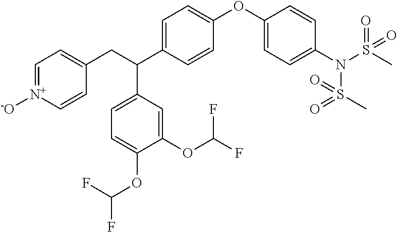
C1=[N+]([-O])C=CC(CC(C2=CC=C(OC(F)F)C(OC(F)F)=C2)C2=CC=C(OC3=CC=C(N(S(C)(=O)=O)S(C)(=O)=O)C=C3)C=C2)=C1
